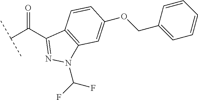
C1(C(C(C)C)=O)=NN(C(F)F)C2=C1C=CC(OCC1=CC=CC=C1)=C2
